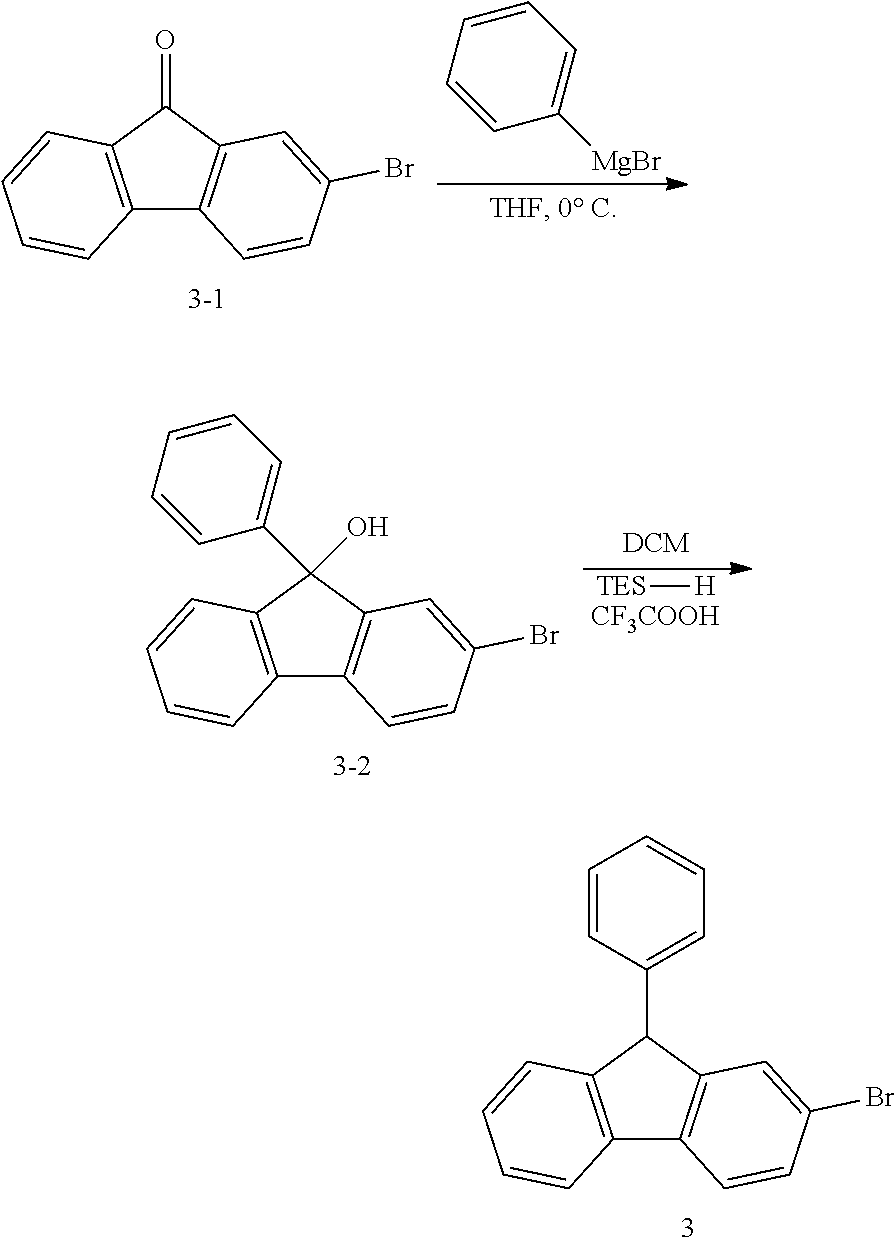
C12=C(C(C3=CC=CC=C3)C3=C1C=CC(Br)=C3)C=CC=C2.C12=C(C(=O)C3=C1C=CC(Br)=C3)C=CC=C2.C1=CC=CC([MgBr])=C1.C12=C(C(C3=CC=CC=C3)(O)C3=C1C=CC(Br)=C3)C=CC=C2.[TES][H].[CF3COOH]
